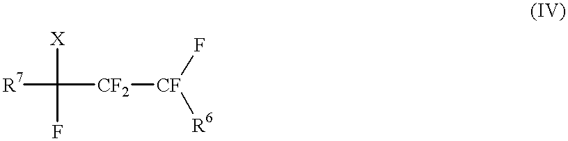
[R7]C([X])(F)[CF2][CF]([R6])F
